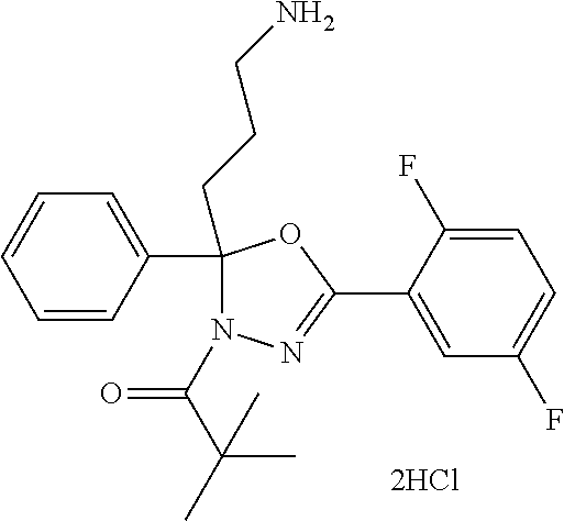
C1(CCCN)(C2=CC=CC=C2)N(C(C(C)(C)C)=O)N=C(C2=CC(F)=CC=C2F)O1
